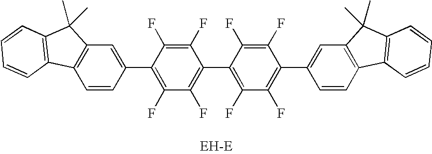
C1=CC(C2=C(F)C(F)=C(C3=C(F)C(F)=C(C4=CC5=C(C=C4)C4=C(C5(C)C)C=CC=C4)C(F)=C3F)C(F)=C2F)=CC2=C1C1=C(C2(C)C)C=CC=C1
